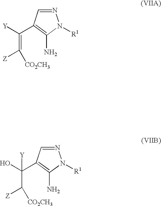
C(C([Z])[CO2CH3])(O)([Y])C1=C(N)N([R1])N=C1.C(=C([Z])[CO2CH3])([Y])C1=C(N)N([R1])N=C1
